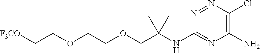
C1(Cl)=C(N)N=C(NC(COCCOCC[F3CO])(C)C)N=N1
